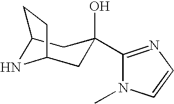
C12NC(CC(O)(C3=NC=CN3C)C1)CC2
